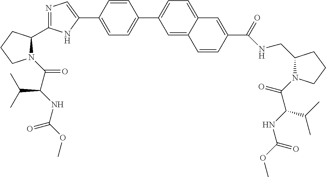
C1CCN(C(C(C(C)C)NC(OC)=O)=O)C1C1=NC=C(C2=CC=C(C3=CC=C4C(=C3)C=CC(C(NCC3CCCN3C(=O)C(NC(OC)=O)C(C)C)=O)=C4)C=C2)N1
